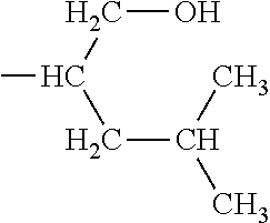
C(C(CC(C)C)C)O
